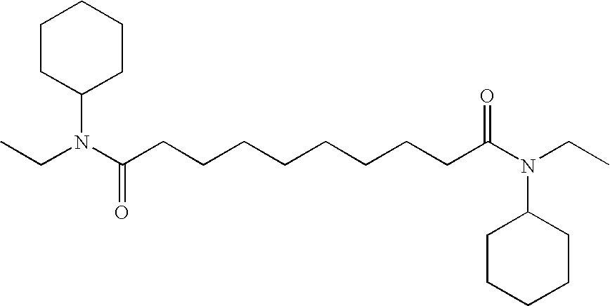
CCN(C(CCCCCCCCC(N(CC)C1CCCCC1)=O)=O)C1CCCCC1
